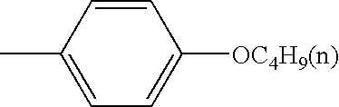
C1(C)=CC=C([OC4H9(n)])C=C1
